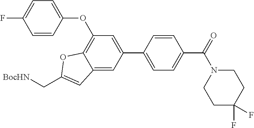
C12=CC(C3=CC=C(C(N4CCC(F)(F)CC4)=O)C=C3)=CC(OC3=CC=C(F)C=C3)=C1OC(C[BocHN])=C2
